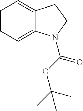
C1=CC=C2C(=C1)CCN2C(OC(C)(C)C)=O
